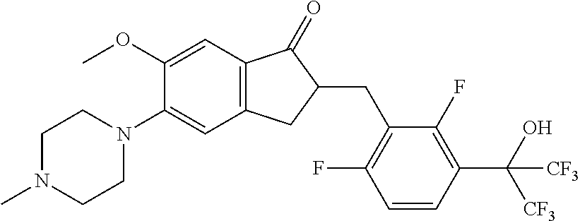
C1(OC)=CC2=C(C=C1N1CCN(C)CC1)CC(CC1=C(F)C=CC(C([CF3])(O)[CF3])=C1F)C2=O
